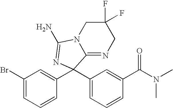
C1(Br)=CC=CC(C2(C3=CC=CC(C(N(C)C)=O)=C3)C3=NCC(F)(F)CN3C(N)=N2)=C1
